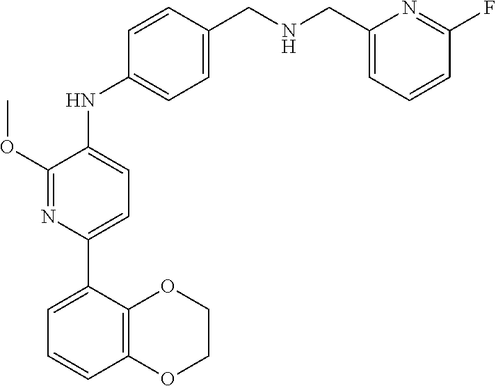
COC1=NC(C2=CC=CC3=C2OCCO3)=CC=C1NC1=CC=C(CNCC2=CC=CC(F)=N2)C=C1
